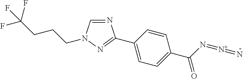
C1(C2=NN(CCCC(F)(F)F)C=N2)=CC=C(C(N=[N+]=N)=O)C=C1
